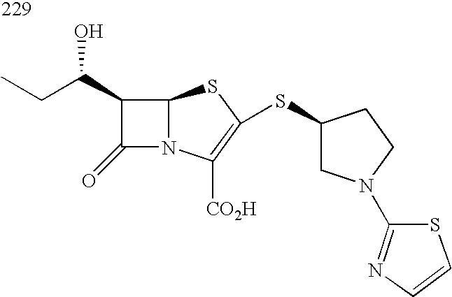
C12N(C([CO2H])=C(SC3CN(C4=NC=CS4)CC3)S1)C(=O)C2C(CC)O
